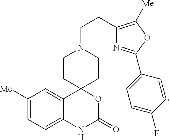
C1([Me])=CC=C2C(=C1)C1(OC(=O)N2)CCN(CCC2=C([Me])OC(C3=CC=C(F)C=C3)=N2)CC1
